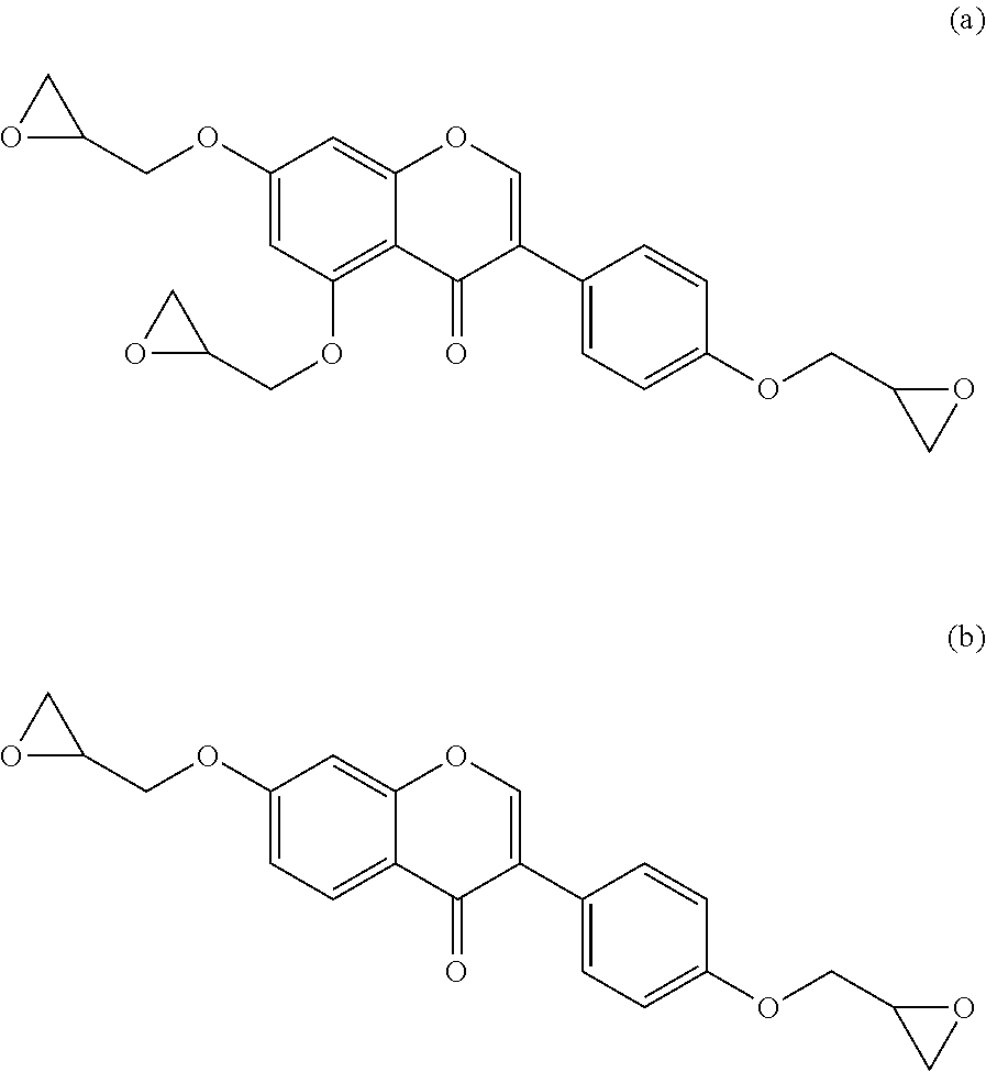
O1C(COC2=CC=C3C(=C2)OC=C(C2=CC=C(OCC4CO4)C=C2)C3=O)C1.O1C(COC2=CC(OCC3CO3)=C3C(=C2)OC=C(C2=CC=C(OCC4CO4)C=C2)C3=O)C1
